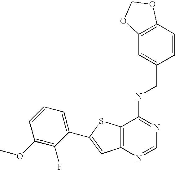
C12=C(N=CN=C1NCC1=CC3=C(C=C1)OCO3)C=C(C1=CC=CC(OC)=C1F)S2
